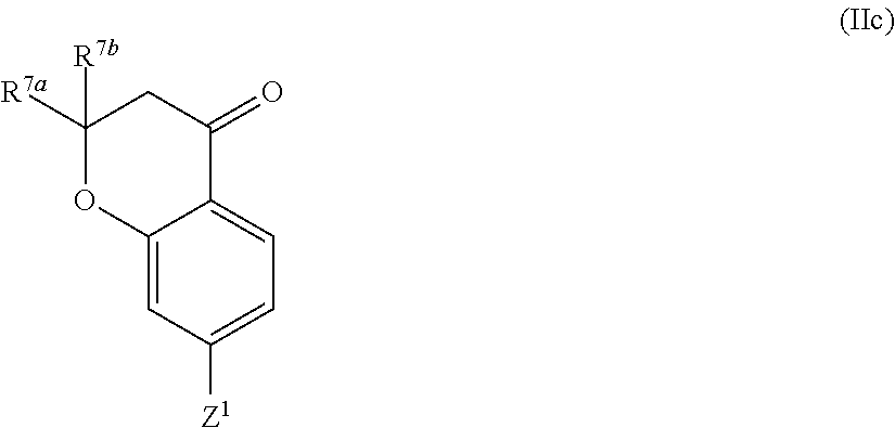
C1([R7a])([R7b])OC2=CC([Z1])=CC=C2C(=O)C1
